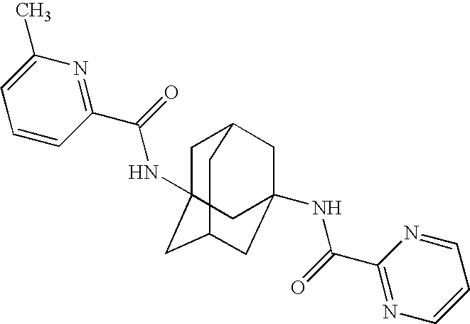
C1C2(NC(C3=NC(C)=CC=C3)=O)CC3CC(NC(C4=NC=CC=N4)=O)(CC1C3)C2
